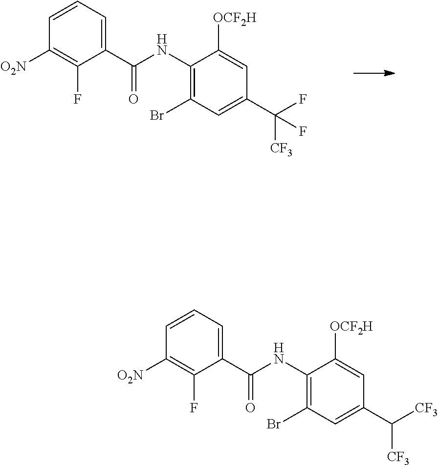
C1([O2N])=C(F)C(C(NC2=C(Br)C=C(C(F)([CF3])F)C=C2[OCF2H])=O)=CC=C1.C1([O2N])=C(F)C(C(NC2=C(Br)C=C(C([CF3])[CF3])C=C2[OCF2H])=O)=CC=C1
